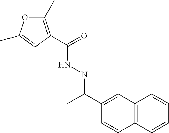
C1(C)=C(C(NN=C(C2=CC3=C(C=C2)C=CC=C3)C)=O)C=C(C)O1
